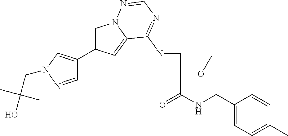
C1=C(C2=CN(CC(O)(C)C)N=C2)C=C2N1N=CN=C2N1CC(C(NCC2=CC=C(C)C=C2)=O)(OC)C1
